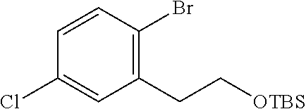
C1=CC(Br)=C(CC[OTBS])C=C1Cl
